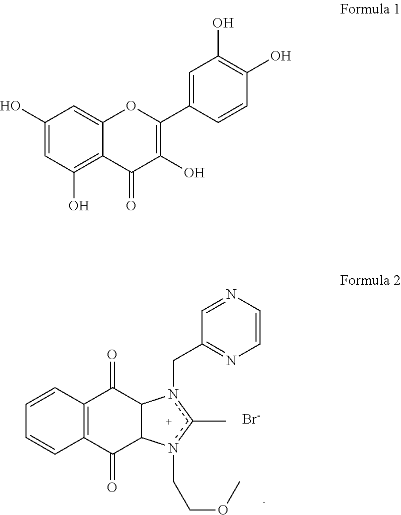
C1=CC2=C(C=C1)C(=O)C1C(C2=O)n(CC2=NC=CN=C2)c(C)n1CCOC.[Br-].C1(O)=CC(O)=C2C(=C1)OC(C1=CC(O)=C(O)C=C1)=C(O)C2=O
